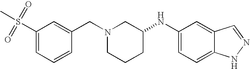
N1(CC2=CC(S(=O)(=O)C)=CC=C2)CCCC(NC2=CC=C3C(=C2)C=NN3)C1
